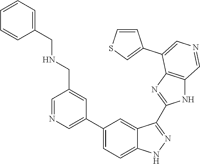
C1(C2=CN=CC(CNCC3=CC=CC=C3)=C2)=CC=C2C(=C1)C(C1=NC3=C(N1)C=NC=C3C1=CSC=C1)=NN2
